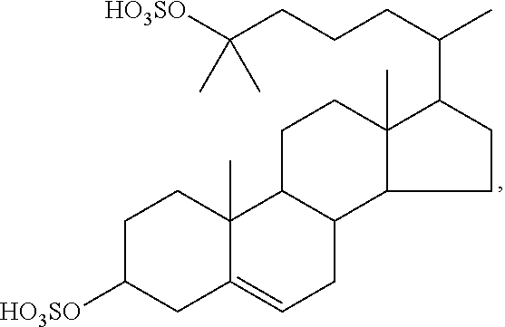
C1CC(C(C)CCCC([HO3SO])(C)C)C2(C)C1C1C(CC2)C2(C)C(=CC1)CC([HO3SO])CC2
